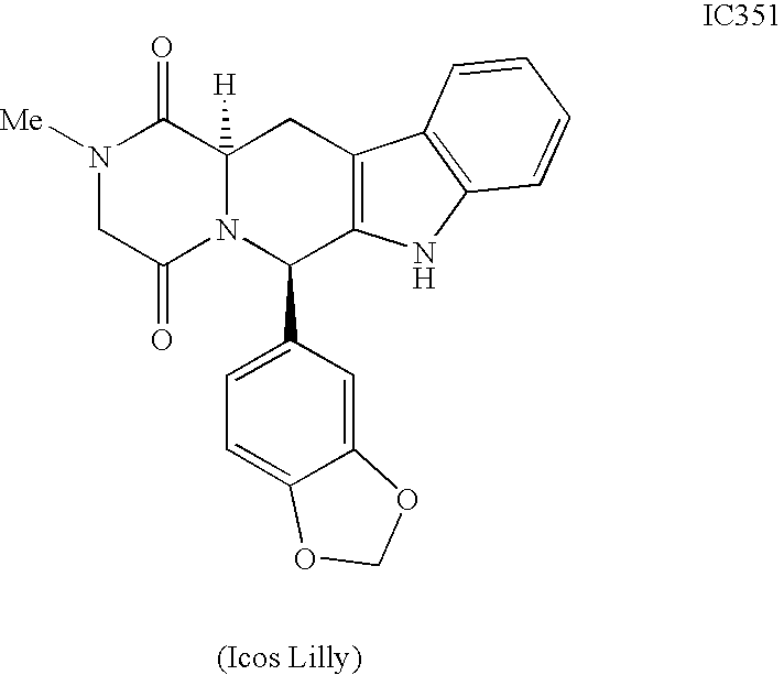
C1(=O)N2C([H])(C(=O)N([Me])C1)CC1=C(C2C2=CC=C3C(=C2)OCO3)NC2=C1C=CC=C2
